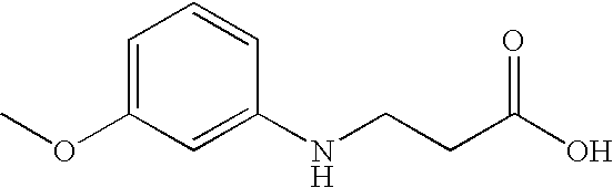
C1=C(OC)C=C(NCCC(O)=O)C=C1
